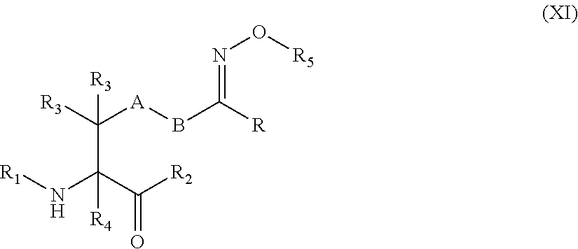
C(C(C([R2])=O)(N[R1])[R4])([A]BC([R])=NO[R5])([R3])[R3]
